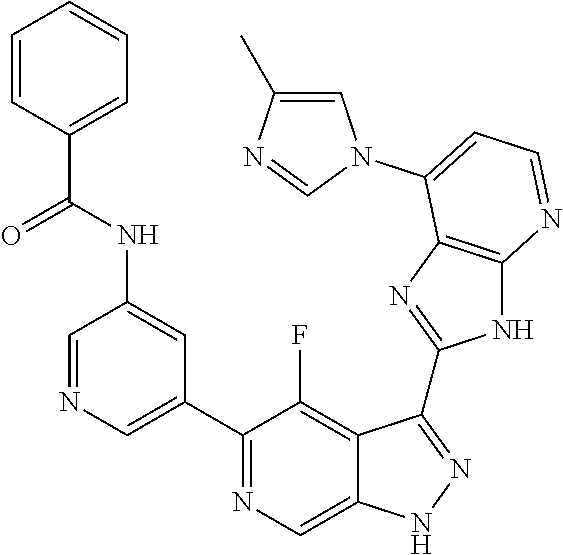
C1=NC=C(C2=NC=C3C(=C2F)C(C2=NC4=C(N2)N=CC=C4N2C=C(C)N=C2)=NN3)C=C1NC(=O)C1=CC=CC=C1
